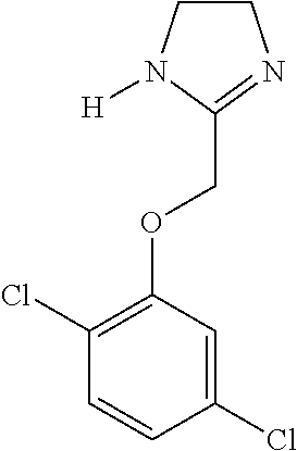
C1CN([H])C(COC2=C(Cl)C=CC(Cl)=C2)=N1
